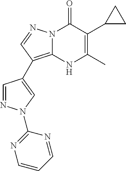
N12C(=C(C3=CN(C4=NC=CC=N4)N=C3)C=N1)[NH]C(C)=C(C1CC1)C2=O
